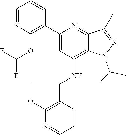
C1=NC(OC(F)F)=C(C2=CC(NCC3=C(OC)N=CC=C3)=C3C(=N2)C(C)=NN3C(C)C)C=C1
